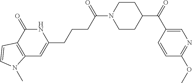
N1C(=O)C2=C(C=C1CCCC(N1CCC(C(C3=CN=C(OC)C=C3)=O)CC1)=O)N(C)C=C2
